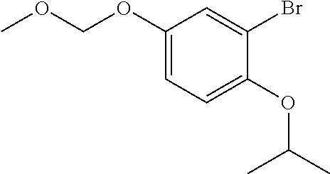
C1(OCOC)=CC=C(OC(C)C)C(Br)=C1
